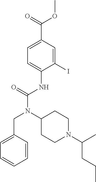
C1=C(C(=O)OC)C=C(I)C(NC(N(C2CCN(C(C)CCC)CC2)CC2=CC=CC=C2)=O)=C1
